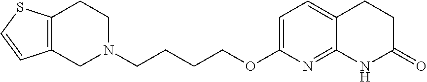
C12=C(CCN(CCCCOC3=CC=C4C(=N3)NC(=O)CC4)C1)SC=C2
